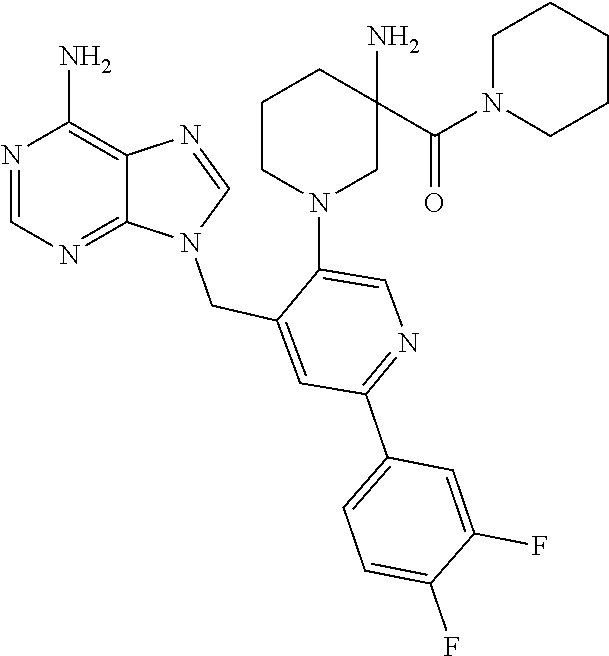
C1=NC2=C(N)N=CN=C2N1CC1=CC(C2=CC=C(F)C(F)=C2)=NC=C1N1CC(N)(C(=O)N2CCCCC2)CCC1
